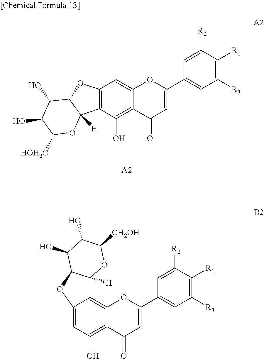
C1=C2C(=C3C(=C1O)C(=O)C=C(C1=CC([R3])=C([R1])C([R2])=C1)O3)C1([H])C(O2)C(O)C(O)C([CH2OH])O1.C12=C(C(O)=C3C(=C1)OC(C1=CC([R3])=C([R1])C([R2])=C1)=CC3=O)C1([H])C(O2)C(O)C(O)C([HOH2C])O1.[A2]
